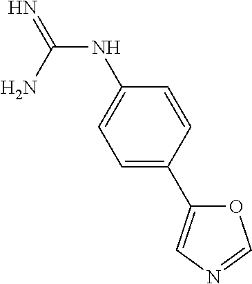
C1=CC(NC(=N)N)=CC=C1C1=CN=CO1
